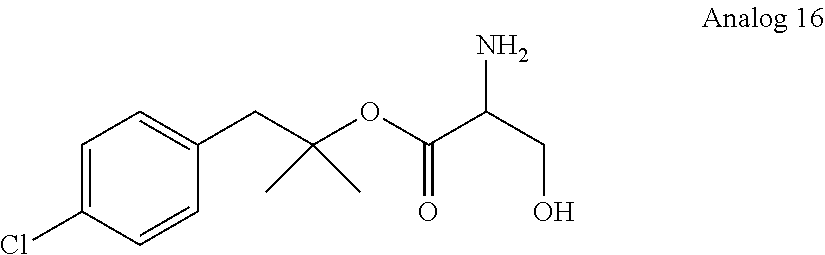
C(CO)(C(=O)OC(CC1=CC=C(Cl)C=C1)(C)C)N
